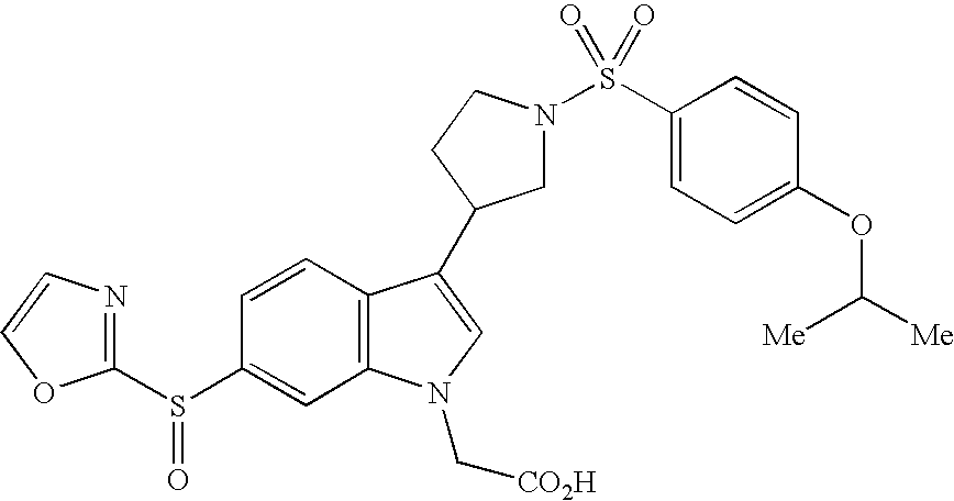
C1N(S(C2=CC=C(OC([Me])[Me])C=C2)(=O)=O)CCC1C1=CN(C[CO2H])C2=C1C=CC(S(C1=NC=CO1)=O)=C2
